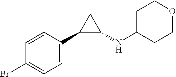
BrC1=CC=C(C2C(NC3CCOCC3)C2)C=C1
